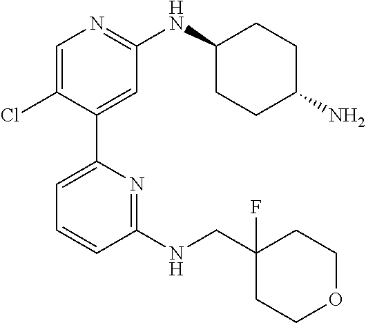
C1(NCC2(F)CCOCC2)=NC(C2=CC(NC3CCC(N)CC3)=NC=C2Cl)=CC=C1
